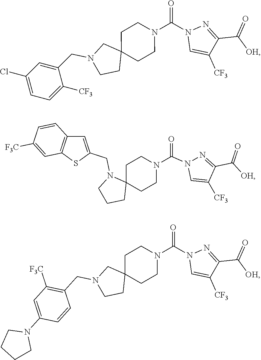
C1=C(CN2CCC3(C2)CCN(C(N2C=C([CF3])C(C(=O)[OH])=N2)=O)CC3)C([CF3])=CC=C1Cl.C1([CF3])=CN(C(N2CCC3(N(CC4=CC5=C(S4)C=C([F3C])C=C5)CCC3)CC2)=O)N=C1C(=O)[OH].C1([CF3])=CN(C(N2CCC3(CCN(CC4=C([F3C])C=C(N5CCCC5)C=C4)C3)CC2)=O)N=C1C(=O)[OH]
